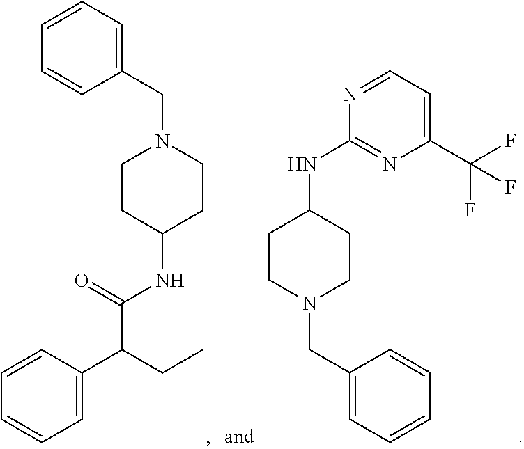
C1CC(NC(C(C2=CC=CC=C2)CC)=O)CCN1CC1=CC=CC=C1.N1=CC=C(C(F)(F)F)N=C1NC1CCN(CC2=CC=CC=C2)CC1
